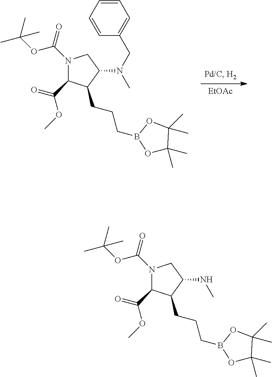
[EtOAc].N1(C(=O)OC(C)(C)C)C(C(=O)OC)C(CCCB2OC(C)(C)C(C)(C)O2)C(N(CC2=CC=CC=C2)C)C1.N1(C(=O)OC(C)(C)C)C(C(=O)OC)C(CCCB2OC(C)(C)C(C)(C)O2)C(NC)C1
